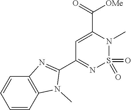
C1(C2=NS(=O)(=O)N(C)C(C(=O)[OMe])=C2)=NC2=C(N1C)C=CC=C2
